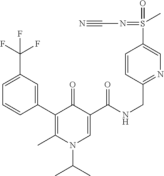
C1(C2=C(C)N(C(C)C)C=C(C(NCC3=NC=C(S(=O)(=NC#N)C)C=C3)=O)C2=O)=CC(C(F)(F)F)=CC=C1
